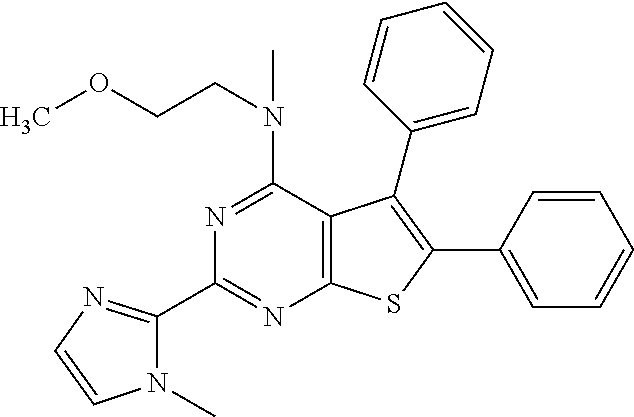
N1=C(N(CCOC)C)C2=C(N=C1C1=NC=CN1C)SC(C1=CC=CC=C1)=C2C1=CC=CC=C1
